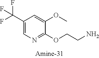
C1(C(F)(F)F)=CN=C(OCCN)C(OC)=C1
